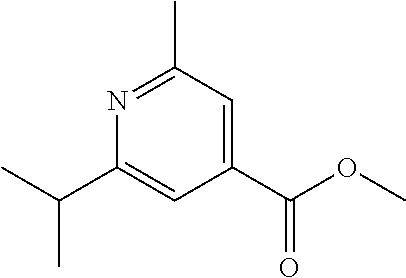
N1=C(C)C=C(C(OC)=O)C=C1C(C)C
